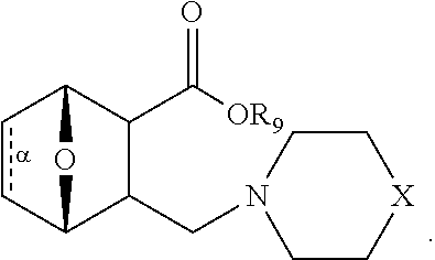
c1cC2C(CN3CC[X]CC3)C(C([OR9])=O)C1O2
